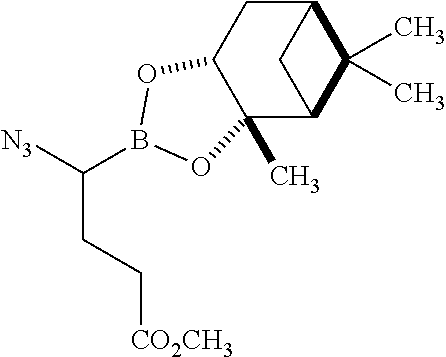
C(B1OC2CC3C(C)(C)C(C2(C)O1)C3)([N3])CC[CO2CH3]
